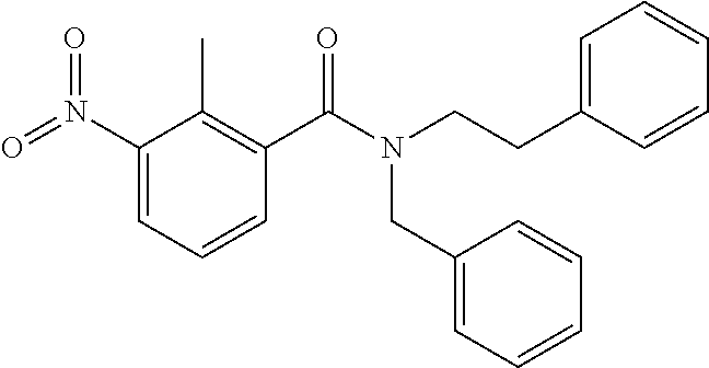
C1(N(=O)=O)=CC=CC(C(N(CCC2=CC=CC=C2)CC2=CC=CC=C2)=O)=C1C
